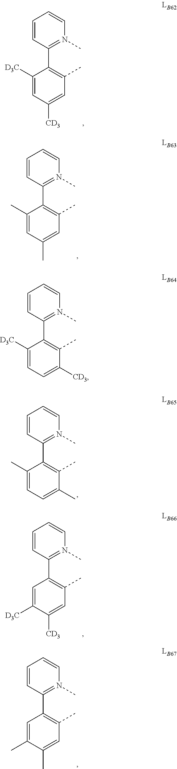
C1=CN(C)=C(C2=C(C)C=C([CD3])C=C2[D3C])C=C1.C1=CN(C)=C(C2=C(C)C=C(C)C=C2C)C=C1.C1=CN(C)=C(C2=C(C)C(C)=CC=C2C)C=C1.C1=CN(C)=C(C2=C(C)C=C([CD3])C([D3C])=C2)C=C1.C1=CN(C)=C(C2=C(C)C=C(C)C(C)=C2)C=C1.C1=CN(C)=C(C2=C(C)C([CD3])=CC=C2[D3C])C=C1
